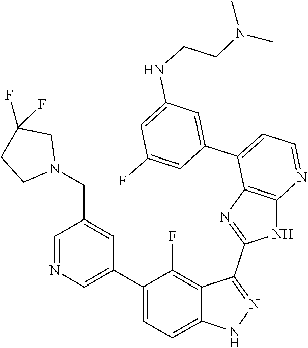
C1=NC=C(C2=CC=C3C(=C2F)C(C2=NC4=C(N2)N=CC=C4C2=CC(NCCN(C)C)=CC(F)=C2)=NN3)C=C1CN1CC(F)(F)CC1
